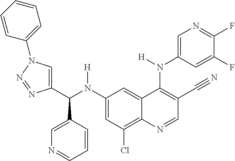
C1(N(C(C2=CN(C3=CC=CC=C3)N=N2)C2=CN=CC=C2)[H])=CC(Cl)=C2C(=C1)C(N(C1=CN=C(F)C(F)=C1)[H])=C(C#N)C=N2
